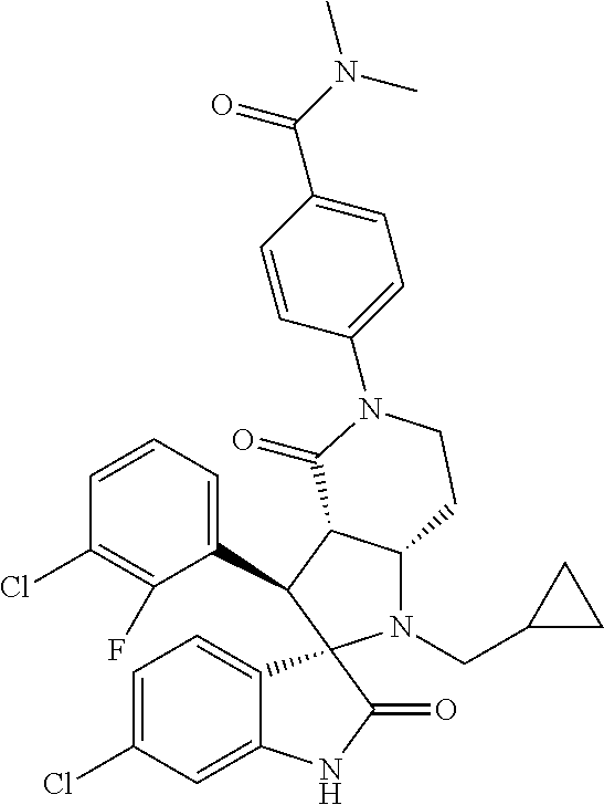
C1(C2C3C(N(CC4CC4)C24C2=CC=C(Cl)C=C2NC4=O)CCN(C2=CC=C(C(N(C)C)=O)C=C2)C3=O)=CC=CC(Cl)=C1F
